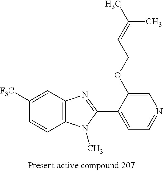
C1([F3C])=CC2=C(C=C1)N(C)C(C1=CC=NC=C1OCC=C(C)C)=N2
